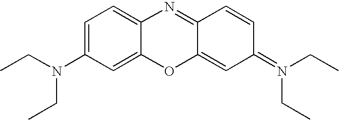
C12=CC=C(N(CC)CC)C=C1OC1=CC(=N(CC)CC)C=CC1=N2
